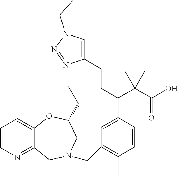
C1=C(C(C(C(O)=O)(C)C)CCC2=CN(CC)N=N2)C=CC(C)=C1CN1CC2=NC=CC=C2OC(CC)C1
